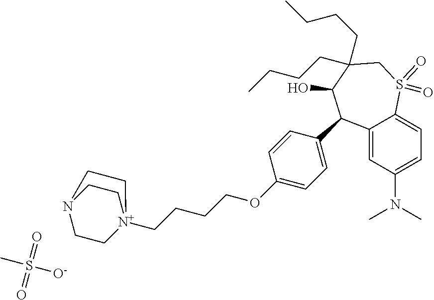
CS([O-])(=O)=O.C1(N(C)C)=CC=C2C(=C1)C(C1=CC=C(OCCCC[N+]34CCN(CC3)CC4)C=C1)C(O)C(CCCC)(CCCC)CS2(=O)=O
